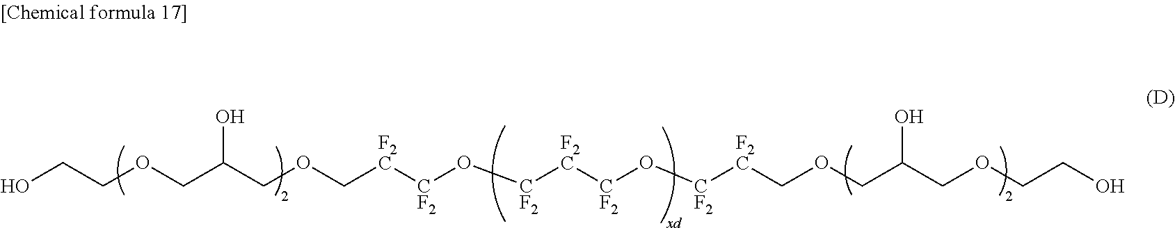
OCCOCC(COC[F2C][CF2]O[CF2][F2C][CF2]O[CF2][F2C]COCC(COCCO)O)O
